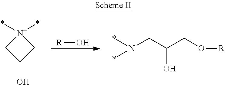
[R]O.C1(O)C[N+](*)(*)C1.N(CC(CO[R])O)(*)*
